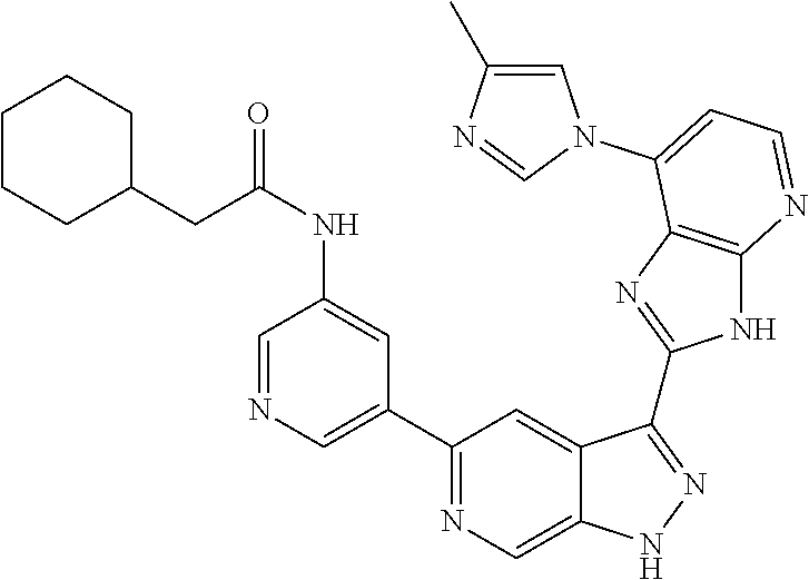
C1(C2=NC=C3C(=C2)C(C2=NC4=C(N2)N=CC=C4N2C=C(C)N=C2)=NN3)=CN=CC(NC(CC2CCCCC2)=O)=C1
